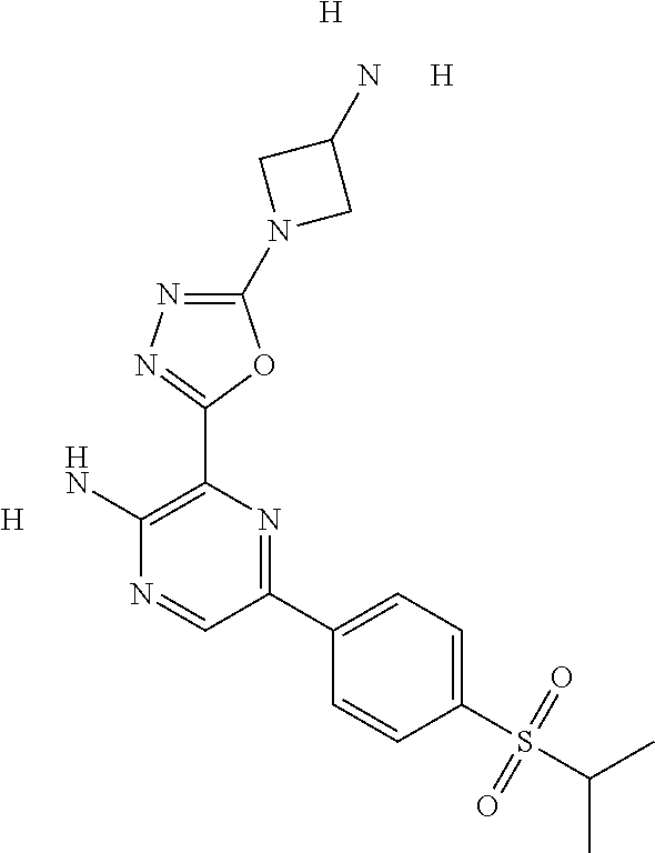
C1(N2CC(N)C2)=NN=C(C2=C(N)N=CC(C3=CC=C(S(C(C)C)(=O)=O)C=C3)=N2)O1.[H].[H].[H]
